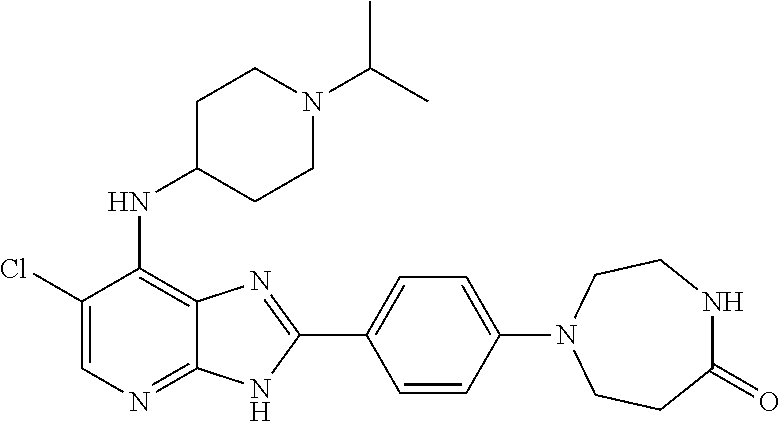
C1(Cl)=CN=C2C(=C1NC1CCN(C(C)C)CC1)N=C(C1=CC=C(N3CCC(=O)NCC3)C=C1)N2
